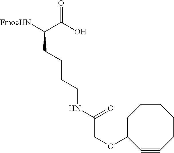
OC(C([FmocHN])CCCCNC(COC1C#CCCCCC1)=O)=O
